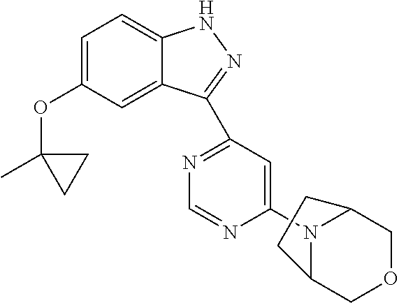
C1=C(OC2(C)CC2)C=C2C(=C1)NN=C2C1=NC=NC(N2C3COCC2CC3)=C1
